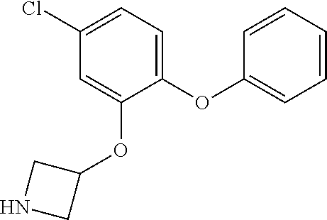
C1(Cl)=CC=C(OC2=CC=CC=C2)C(OC2CNC2)=C1
